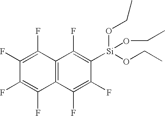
C12=C(C(F)=C(F)C([Si](OCC)(OCC)OCC)=C1F)C(F)=C(F)C(F)=C2F
